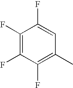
C1(C)=C(F)C(F)=C(F)C(F)=C1
